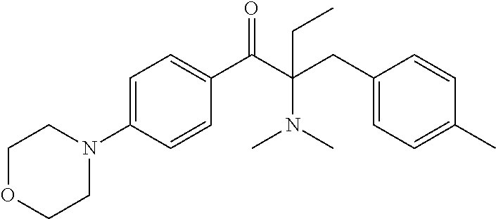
C1=C(N2CCOCC2)C=CC(C(C(CC2=CC=C(C)C=C2)(N(C)C)CC)=O)=C1
